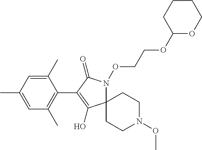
C1(C)=CC(C)=CC(C)=C1C1=C(O)C2(N(OCCOC3OCCCC3)C1=O)CCN(OC)CC2
